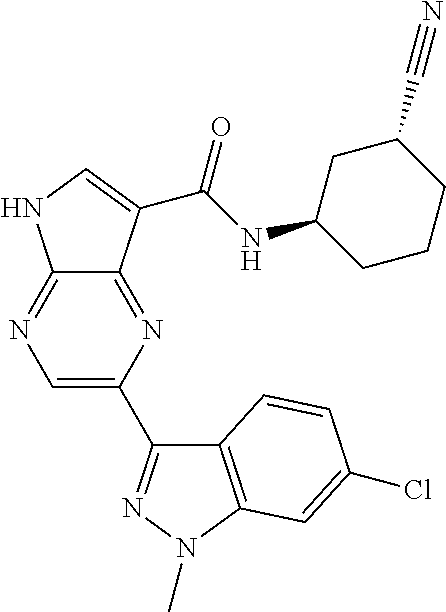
C12=NC=C(C3=NN(C)C4=C3C=CC(Cl)=C4)N=C1C(C(NC1CCCC(C#N)C1)=O)=CN2
